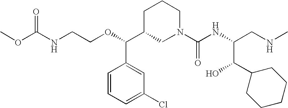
O=C(NCCOC(C1CN(C(NC(CNC)C(C2CCCCC2)O)=O)CCC1)C1=CC(Cl)=CC=C1)OC
